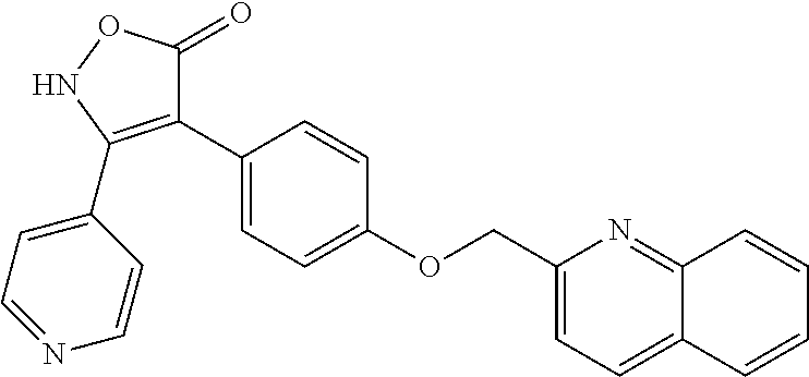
C1(C2=C(C3=CC=NC=C3)NOC2=O)=CC=C(OCC2=CC=C3C(=N2)C=CC=C3)C=C1
